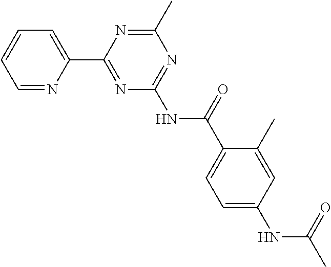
C1=NC(C2=NC(NC(C3=CC=C(NC(C)=O)C=C3C)=O)=NC(C)=N2)=CC=C1
